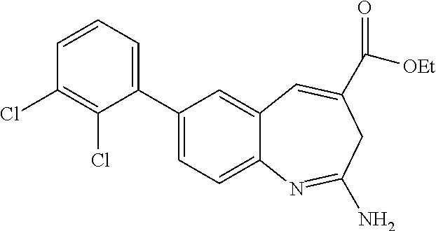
C1(C2=CC=C3C(=C2)C=C(C([OEt])=O)CC(N)=N3)=CC=CC(Cl)=C1Cl
